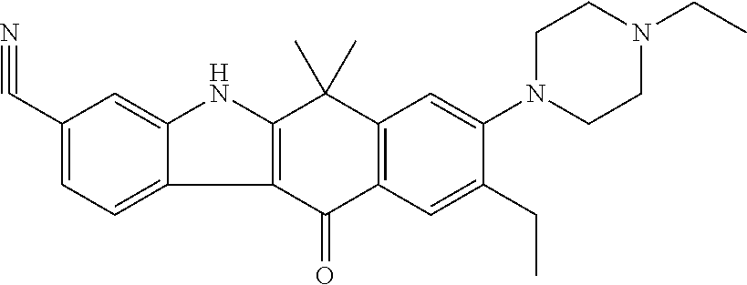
C12=C(C(=O)C3=C(C1(C)C)C=C(N1CCN(CC)CC1)C(CC)=C3)C1=CC=C(C#N)C=C1N2
